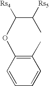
C1(C)=C(OC(C([Rs5])C)[Rs4])C=CC=C1
